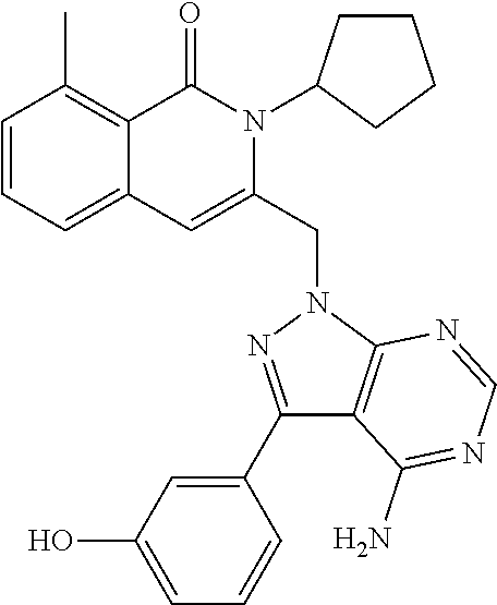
C1=CC=C2C(=C1C)C(=O)N(C1CCCC1)C(CN1C3=C(C(N)=NC=N3)C(C3=CC(O)=CC=C3)=N1)=C2
